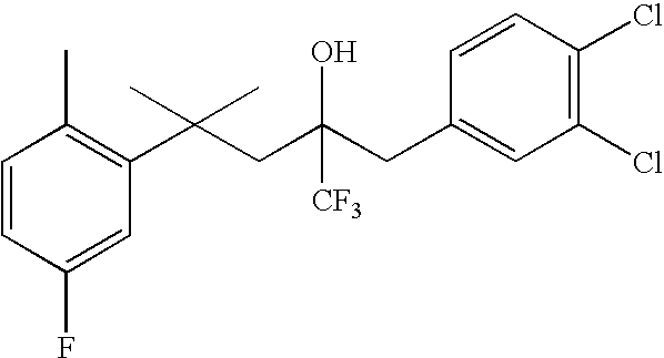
C1(F)=CC(C(CC(CC2=CC(Cl)=C(Cl)C=C2)([CF3])O)(C)C)=C(C)C=C1
